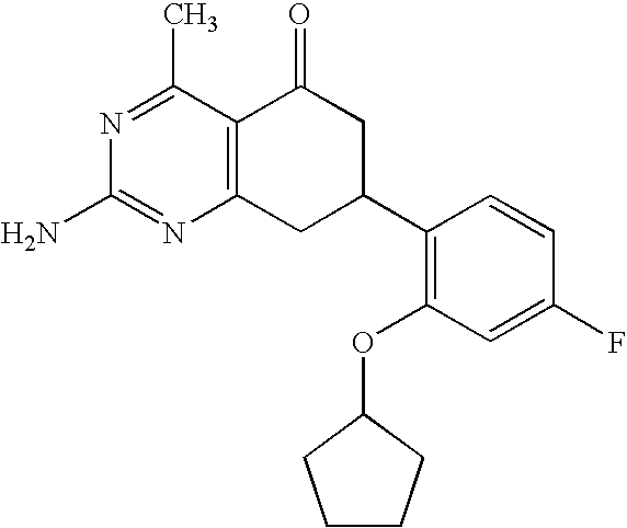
C12=C(CC(C3=C(OC4CCCC4)C=C(F)C=C3)CC1=O)N=C(N)N=C2C
